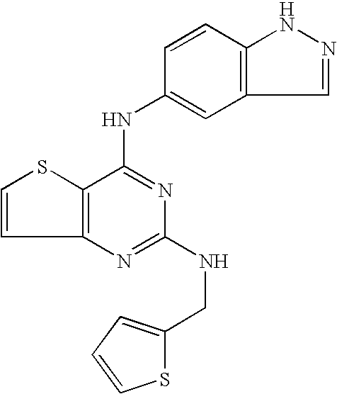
C12=C(C(NC3=CC4=C(C=C3)NN=C4)=NC(NCC3=CC=CS3)=N1)SC=C2
